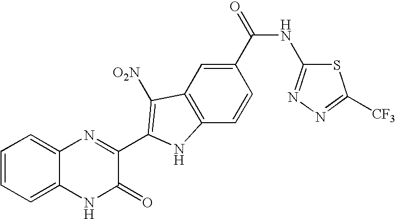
C1=C2C(=CC=C1)N=C(C1=C([O2N])C3=C(C=CC(C(=O)NC4=NN=C([CF3])S4)=C3)N1)C(=O)N2
